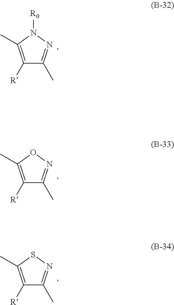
C1([R])=C(C)N([R0])N=C1C.C1([R])=C(C)ON=C1C.C1([R])=C(C)SN=C1C
